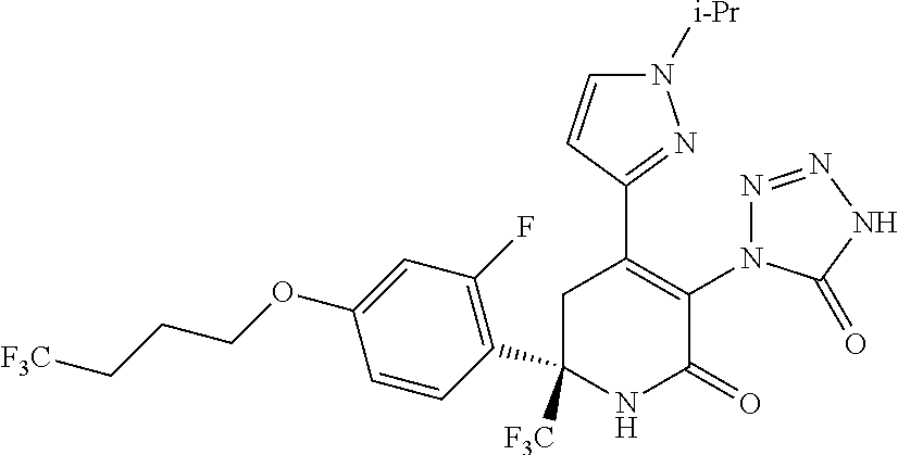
C1(C2=C(N3N=NNC3=O)C(=O)NC([F3C])(C3=C(F)C=C(OCCC[F3C])C=C3)C2)=NN([i-Pr])C=C1
